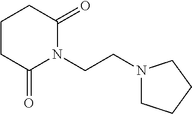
N1(CCN2C(=O)CCCC2=O)CCCC1
